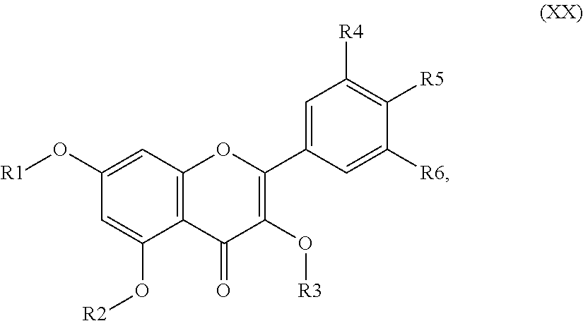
C1(O[R1])=CC2=C(C(O[R2])=C1)C(=O)C(O[R3])=C(C1=CC([R4])=C([R5])C([R6])=C1)O2
